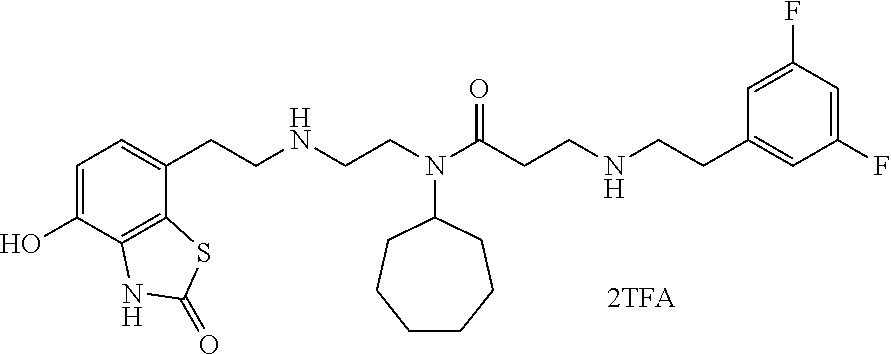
C1=C(O)C2=C(C(CCNCCN(C(CCNCCC3=CC(F)=CC(F)=C3)=O)C3CCCCCC3)=C1)SC(=O)N2
